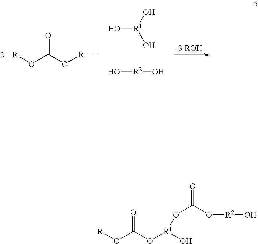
[R]OC(O[R])=O.O[R1](O)O.O[R2]O.[R]OC(O[R1](O)OC(=O)O[R2]O)=O
